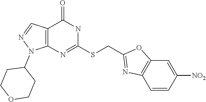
C1(SCC2=NC3=C(O2)C=C([NO2])C=C3)=NC2=C(C(=O)N1)C=NN2C1CCOCC1
